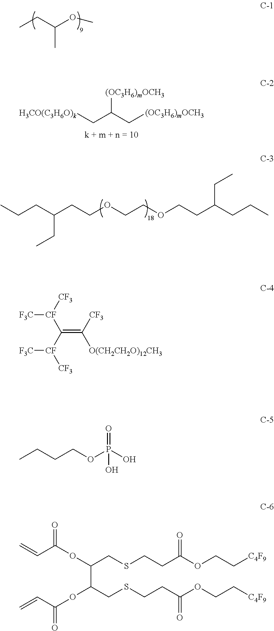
CCC(OC)C.[(OC3H6)mOCH3]C(C[(OC3H6)mOCH3])C[H3CO(C3H6O)k].CCCC(CCOCCOCCC(CC)CCC)CC.[F3C][CF](C(=C([O(CH2CH2O)12CH3])[CF3])[CF]([F3C])[CF3])[CF3].O=P(OCCCC)(O)O.O=C(C=C)OC(CSCCC(=O)OCC[C4F9])C(OC(=O)C=C)CSCCC(OCC[C4F9])=O
